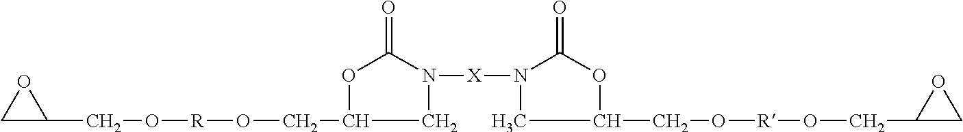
C1C(CO[R]OCC2CN([X]N3CC(CO[R]OCC4CO4)OC3=O)C(=O)O2)O1
